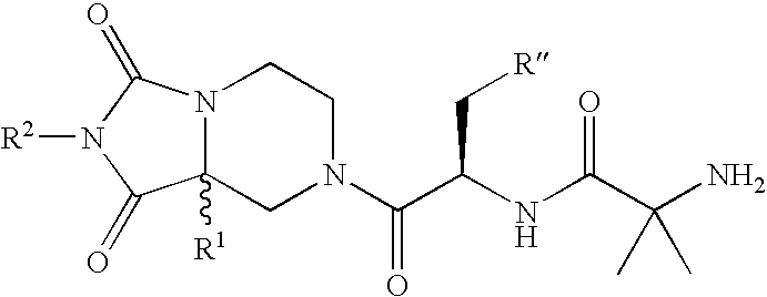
[R2]N1C(=O)N2C([R1])(C1=O)CN(C(C(NC(C(N)(C)C)=O)C[R])=O)CC2
